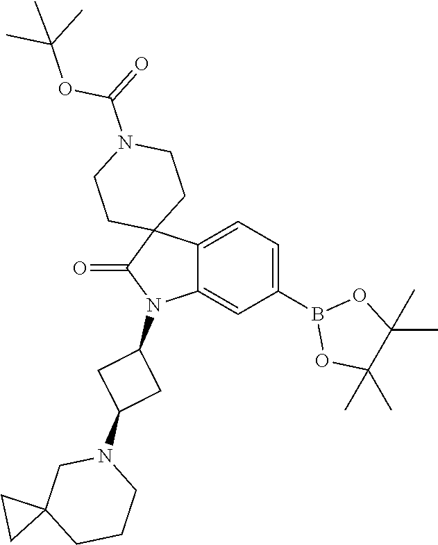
C12=CC=C(B3OC(C)(C)C(C)(C)O3)C=C1N(C1CC(N3CC4(CCC3)CC4)C1)C(=O)C21CCN(C(OC(C)(C)C)=O)CC1
